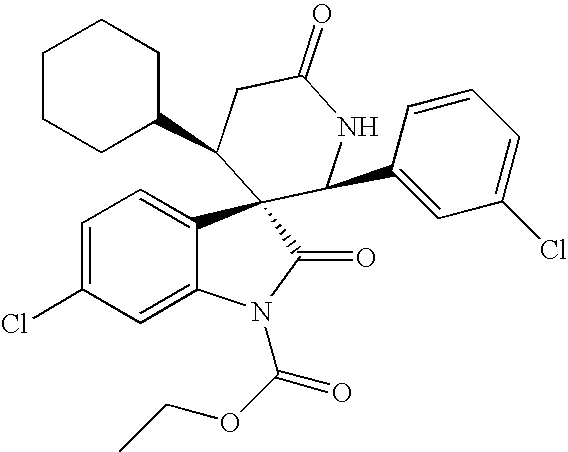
C1=C(Cl)C=C2C(=C1)C1(C(=O)N2C(OCC)=O)C(C2=CC(Cl)=CC=C2)NC(=O)CC1C1CCCCC1
